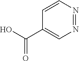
C1(C(O)=O)=CN=NC=C1
